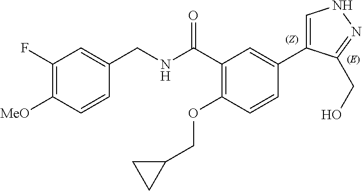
C1=CC([MeO])=C(F)C=C1CNC(C1=C(OCC2CC2)C=CC(C2=CNN=C2CO)=C1)=O
